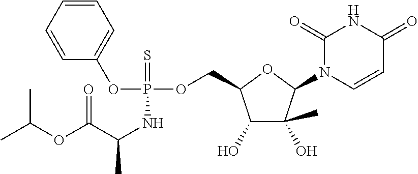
C1=CC=CC=C1OP(NC(C(OC(C)C)=O)C)(OCC1C(O)C(C)(O)C(N2C=CC(=O)NC2=O)O1)=S
